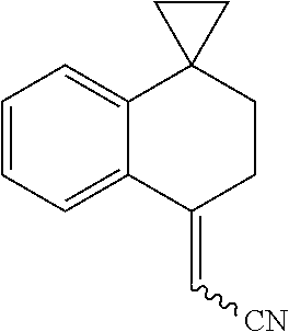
C1=CC=C2C(=C1)C1(CCC2=C[CN])CC1
